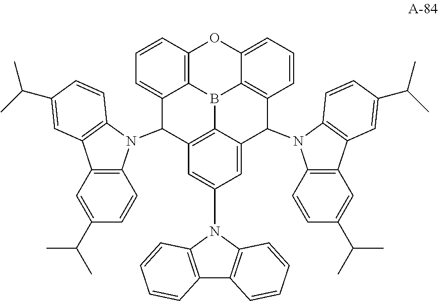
C1=CC=C2C3=C1C(N1C4=C(C=C(C(C)C)C=C4)C4=C1C=CC(C(C)C)=C4)C1=CC(N4C5=C(C6=C4C=CC=C6)C=CC=C5)=CC4=C1B3C1=C(C=CC=C1C4N1C3=C(C=C(C(C)C)C=C3)C3=C1C=CC(C(C)C)=C3)O2
